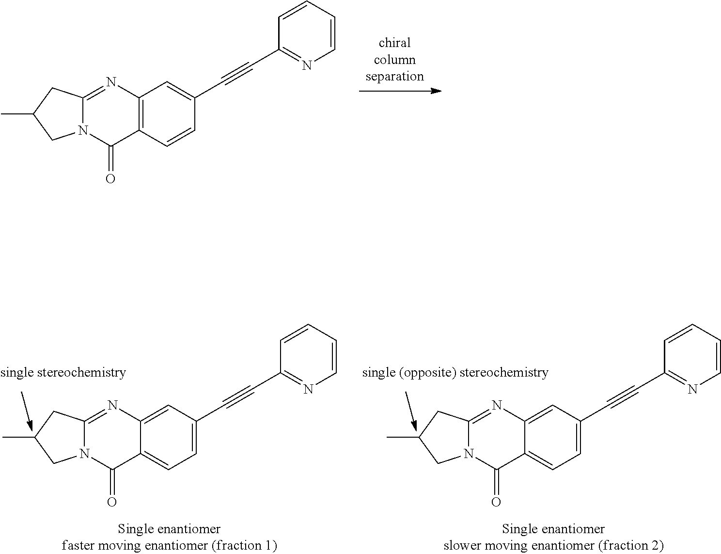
C12=C(N=C3N(C1=O)CC(C)C3)C=C(C#CC1=NC=CC=C1)C=C2.[chiralcolumnseparation].C12=CC=C(C#CC3=NC=CC=C3)C=C1N=C1N(C2=O)CC(C)C1.C12=CC=C(C#CC3=NC=CC=C3)C=C1N=C1N(C2=O)CC(C)C1
